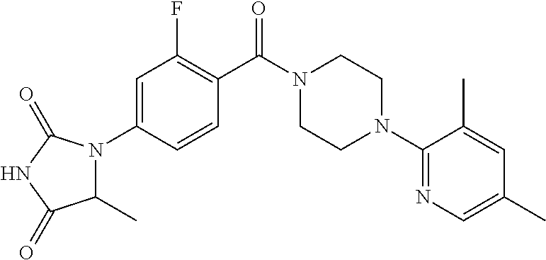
C1=C(N2C(C)C(=O)NC2=O)C=CC(C(N2CCN(C3=NC=C(C)C=C3C)CC2)=O)=C1F
